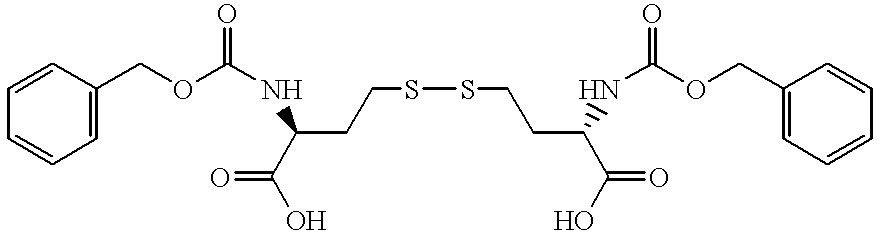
C1=CC(COC(NC(C(O)=O)CCSSCCC(NC(OCC2=CC=CC=C2)=O)C(O)=O)=O)=CC=C1
